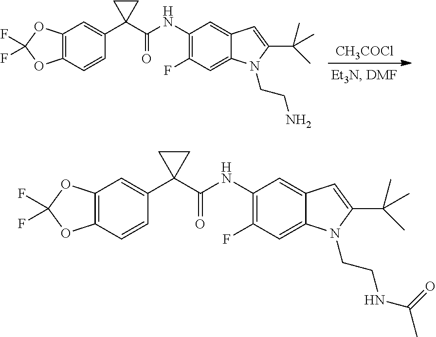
C12=C(C=CC(C3(C(NC4=C(F)C=C5C(=C4)C=C(C(C)(C)C)N5CCN)=O)CC3)=C1)OC(F)(F)O2.[CH3COCl].C12=C(C=CC(C3(C(NC4=C(F)C=C5C(=C4)C=C(C(C)(C)C)N5CCNC(C)=O)=O)CC3)=C1)OC(F)(F)O2
